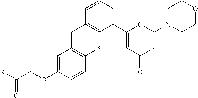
C1=C(OCC([R])=O)C=CC2=C1CC1=C(S2)C(C2=CC(=O)C=C(N3CCOCC3)O2)=CC=C1
